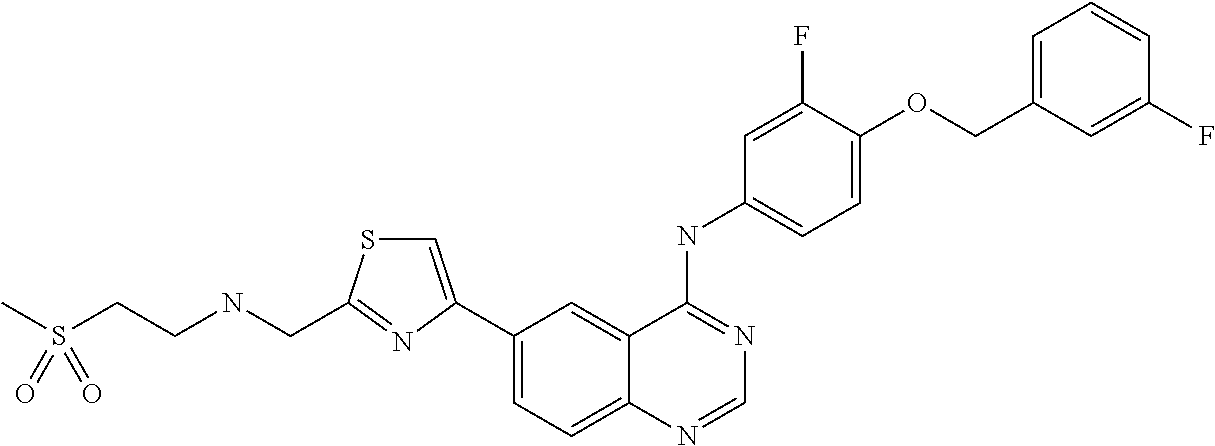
C1=NC2=CC=C(C3=CSC(CNCCS(C)(=O)=O)=N3)C=C2C(NC2=CC=C(OCC3=CC=CC(F)=C3)C(F)=C2)=N1
